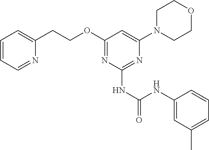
N1(C2=CC(OCCC3=CC=CC=N3)=NC(NC(NC3=CC(C)=CC=C3)=O)=N2)CCOCC1
